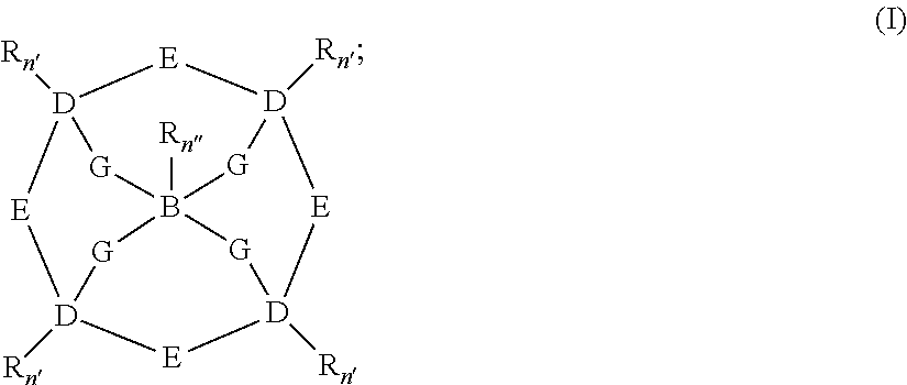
[D]12([Rn])[E][D]3([Rn])[E][D]4([Rn])[E][D]([Rn])([E]1)[G]B([Rn])([G]2)([G]3)[G]4
